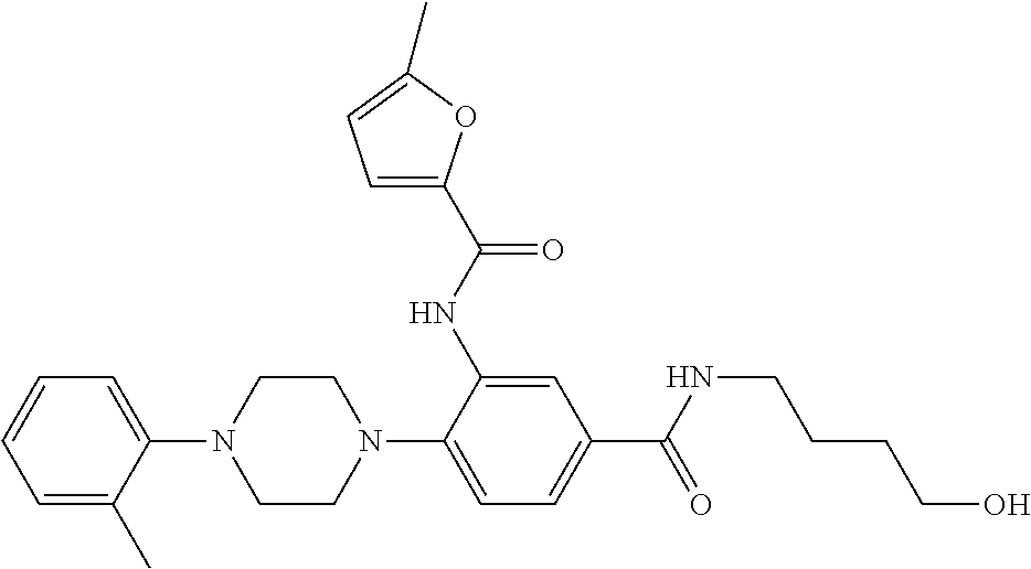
C1=C(C)C(N2CCN(C3=CC=C(C(=O)NCCCCO)C=C3NC(=O)C3=CC=C(C)O3)CC2)=CC=C1
